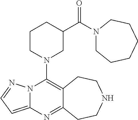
N12C(=CC=N1)N=C1C(=C2N2CC(C(N3CCCCCC3)=O)CCC2)CCNCC1
